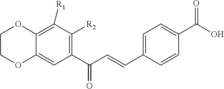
C1(C(C=CC2=CC=C(C(O)=O)C=C2)=O)=C([R2])C([R1])=C2C(=C1)OCCO2
